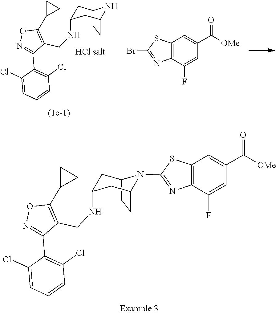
C12CCC(CC(NCC3=C(C4CC4)ON=C3C3=C(Cl)C=CC=C3Cl)C1)N2.C12=C(N=C(Br)S1)C(F)=CC(C(=O)[OMe])=C2.C12=C(C(F)=CC(C(=O)[OMe])=C1)N=C(N1C3CCC1CC(NCC1=C(C4CC4)ON=C1C1=C(Cl)C=CC=C1Cl)C3)S2
